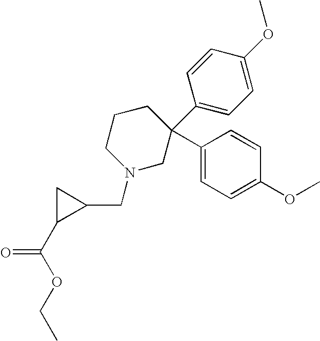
N1(CC2CC2C(OCC)=O)CC(C2=CC=C(OC)C=C2)(C2=CC=C(OC)C=C2)CCC1
